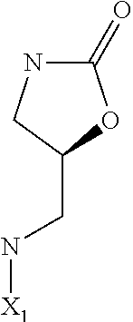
[X1]NCC1OC(=O)NC1
